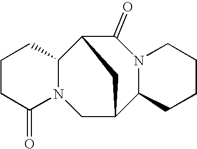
C1CC(=O)N2C(C1)C1C(=O)N3C(C(C2)C1)CCCC3
